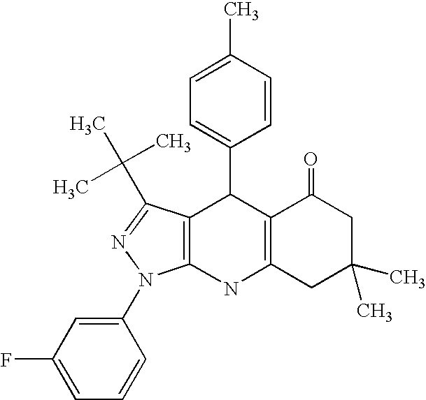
C12=C(NC3=C(C1C1=CC=C(C)C=C1)C(C(C)(C)C)=NN3C1=CC(F)=CC=C1)CC(C)(C)CC2=O
